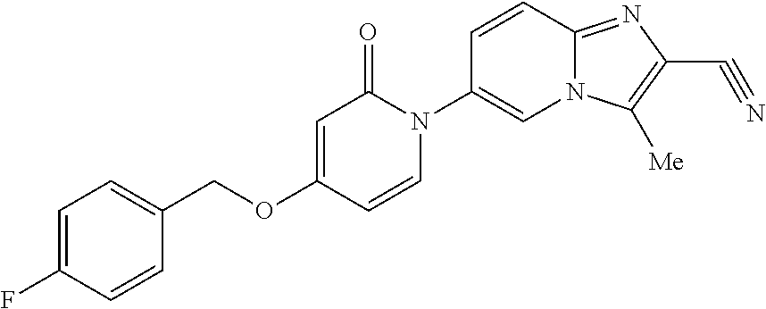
C1(COC2=CC(=O)N(C3=CN4C(=NC(C#N)=C4[Me])C=C3)C=C2)=CC=C(F)C=C1
